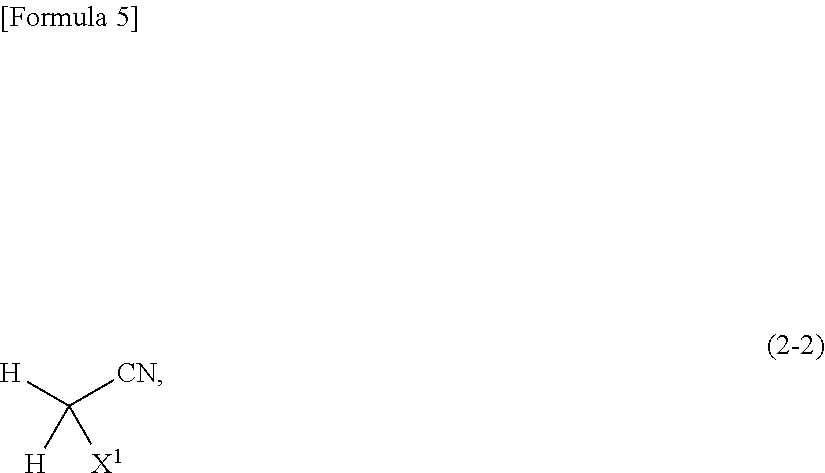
C([CN])([H])([X1])[H]
